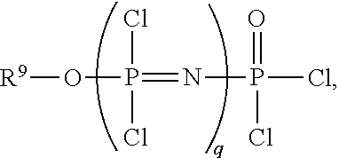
O(P(Cl)(Cl)=NP(=O)(Cl)Cl)[R9]
